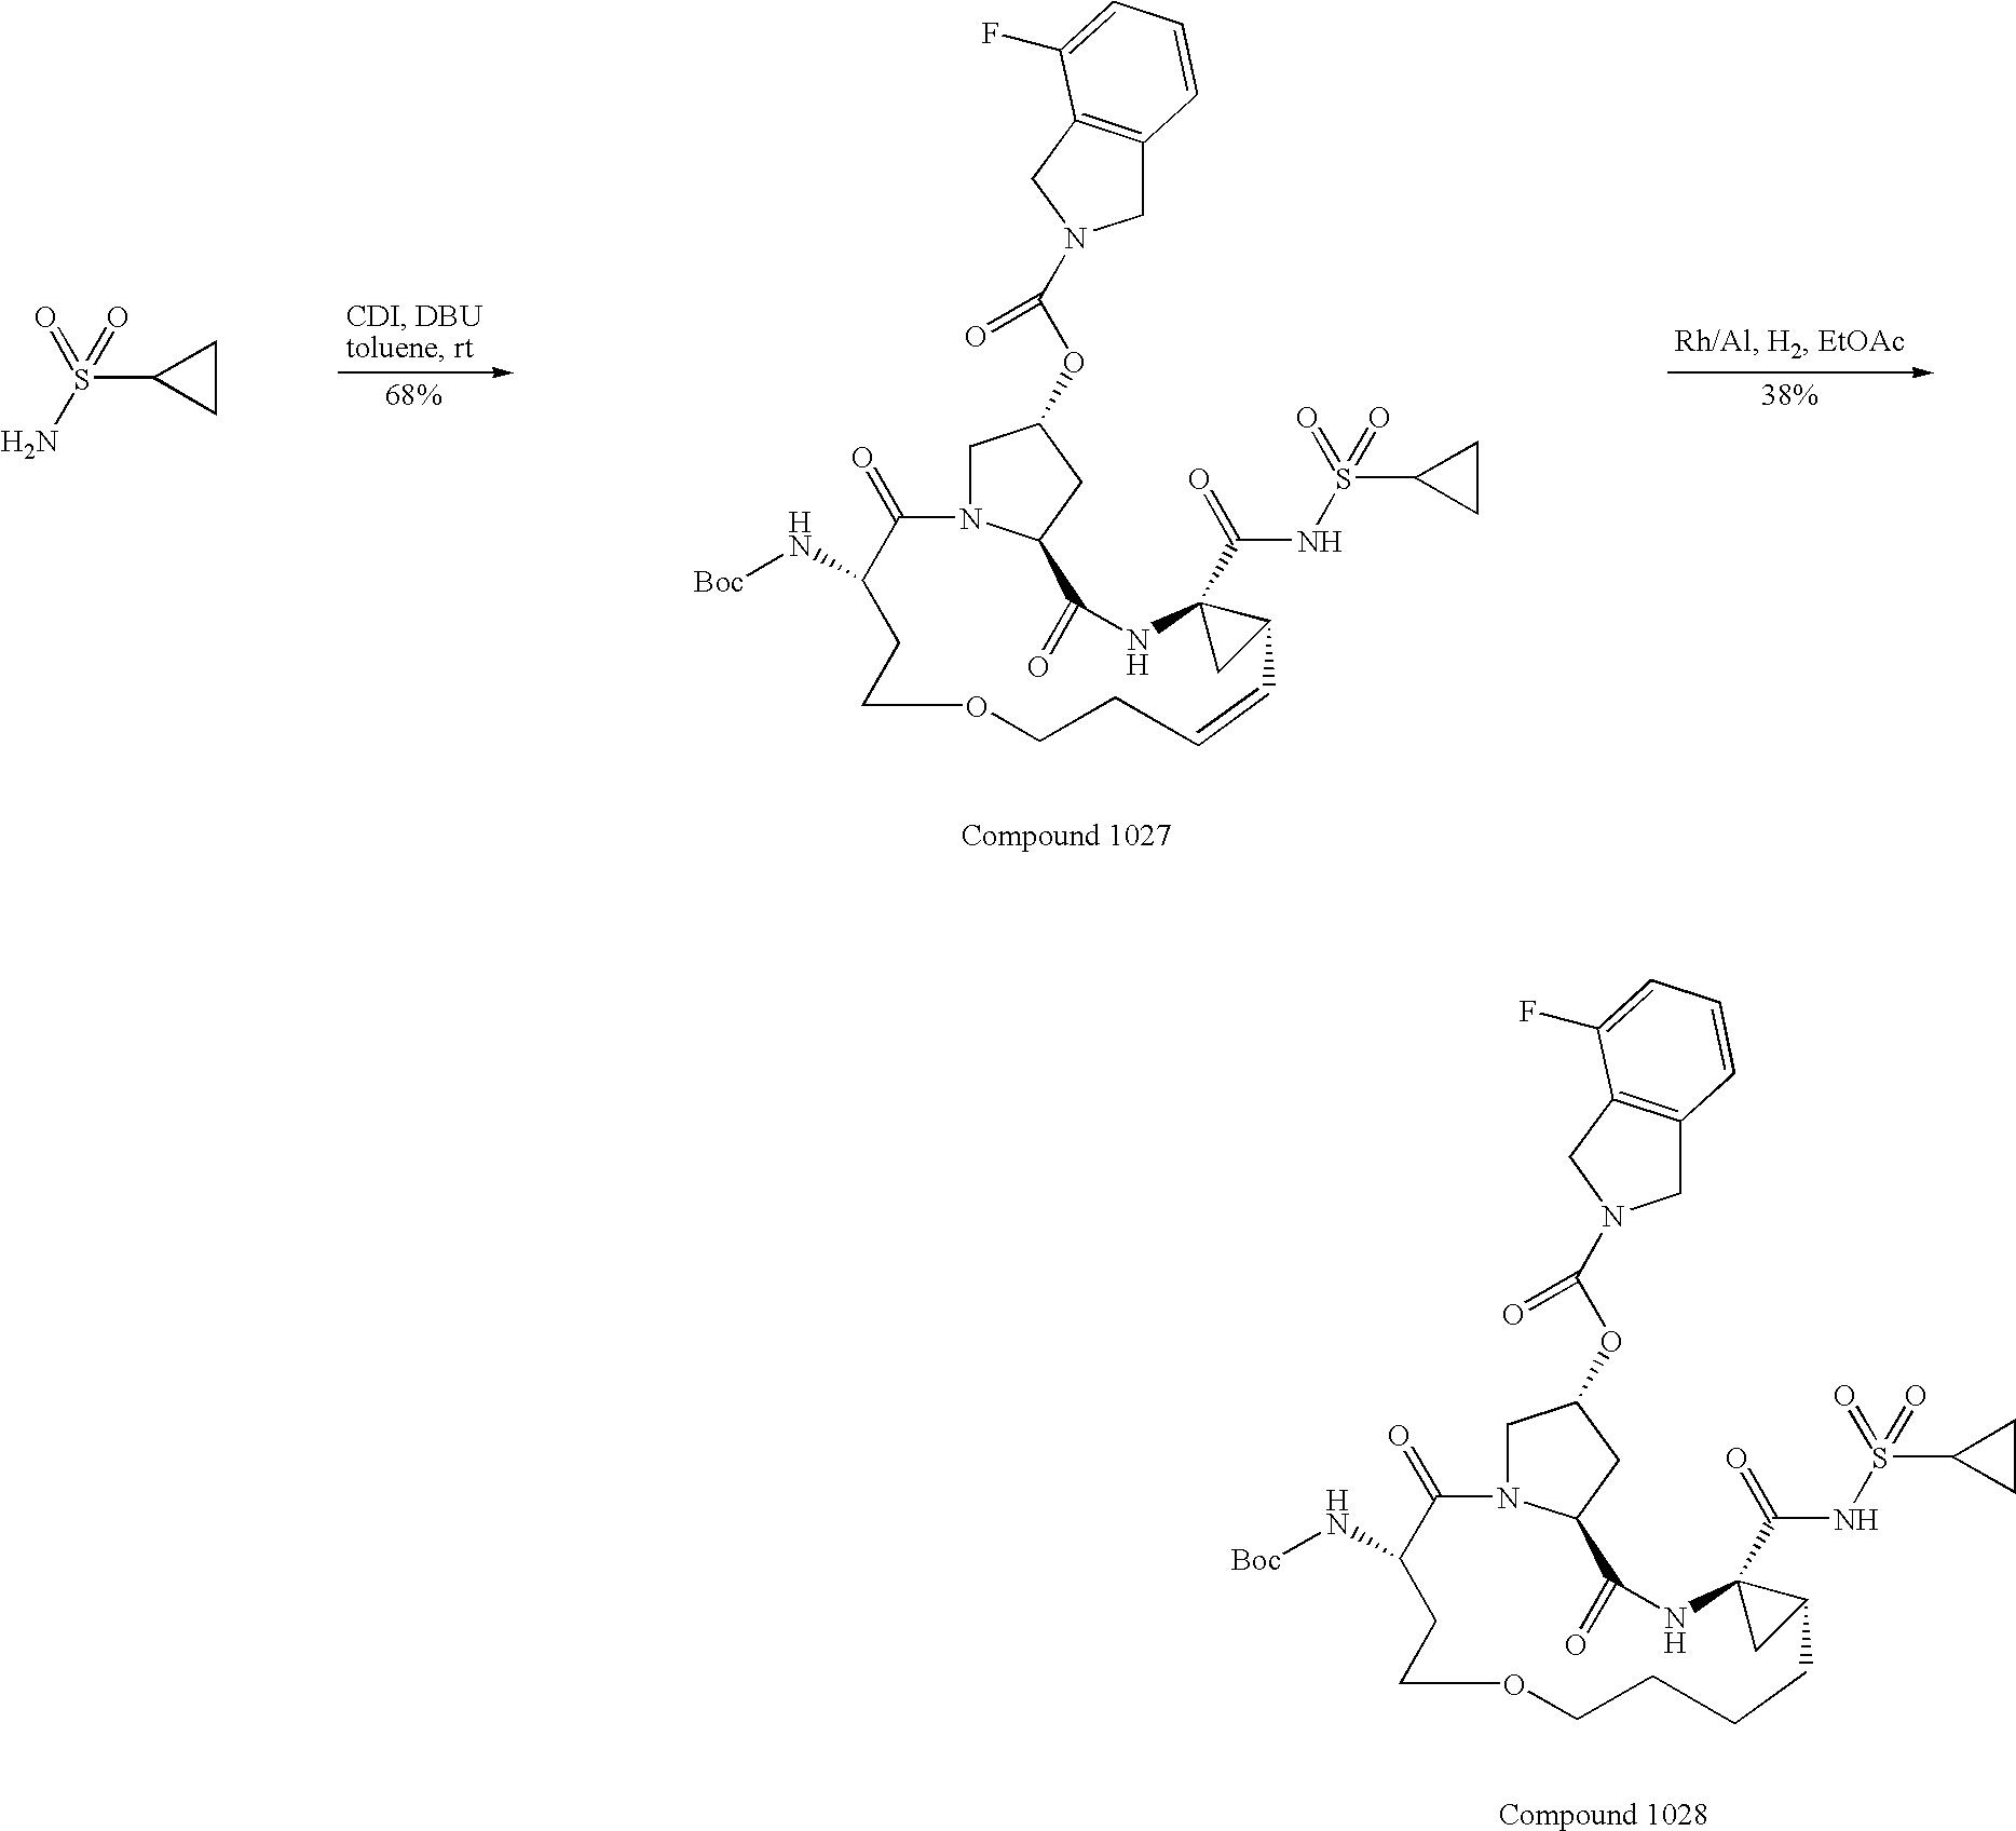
S(N)(=O)(=O)C1CC1.C1N2C(CC1OC(=O)N1CC3=C(C1)C(F)=CC=C3)C(=O)NC1(C(=O)NS(C3CC3)(=O)=O)CC1C=CCCOCCC(N[Boc])C2=O.C1N2C(CC1OC(=O)N1CC3=C(C1)C(F)=CC=C3)C(=O)NC1(C(=O)NS(C3CC3)(=O)=O)CC1CCCCOCCC(N[Boc])C2=O
